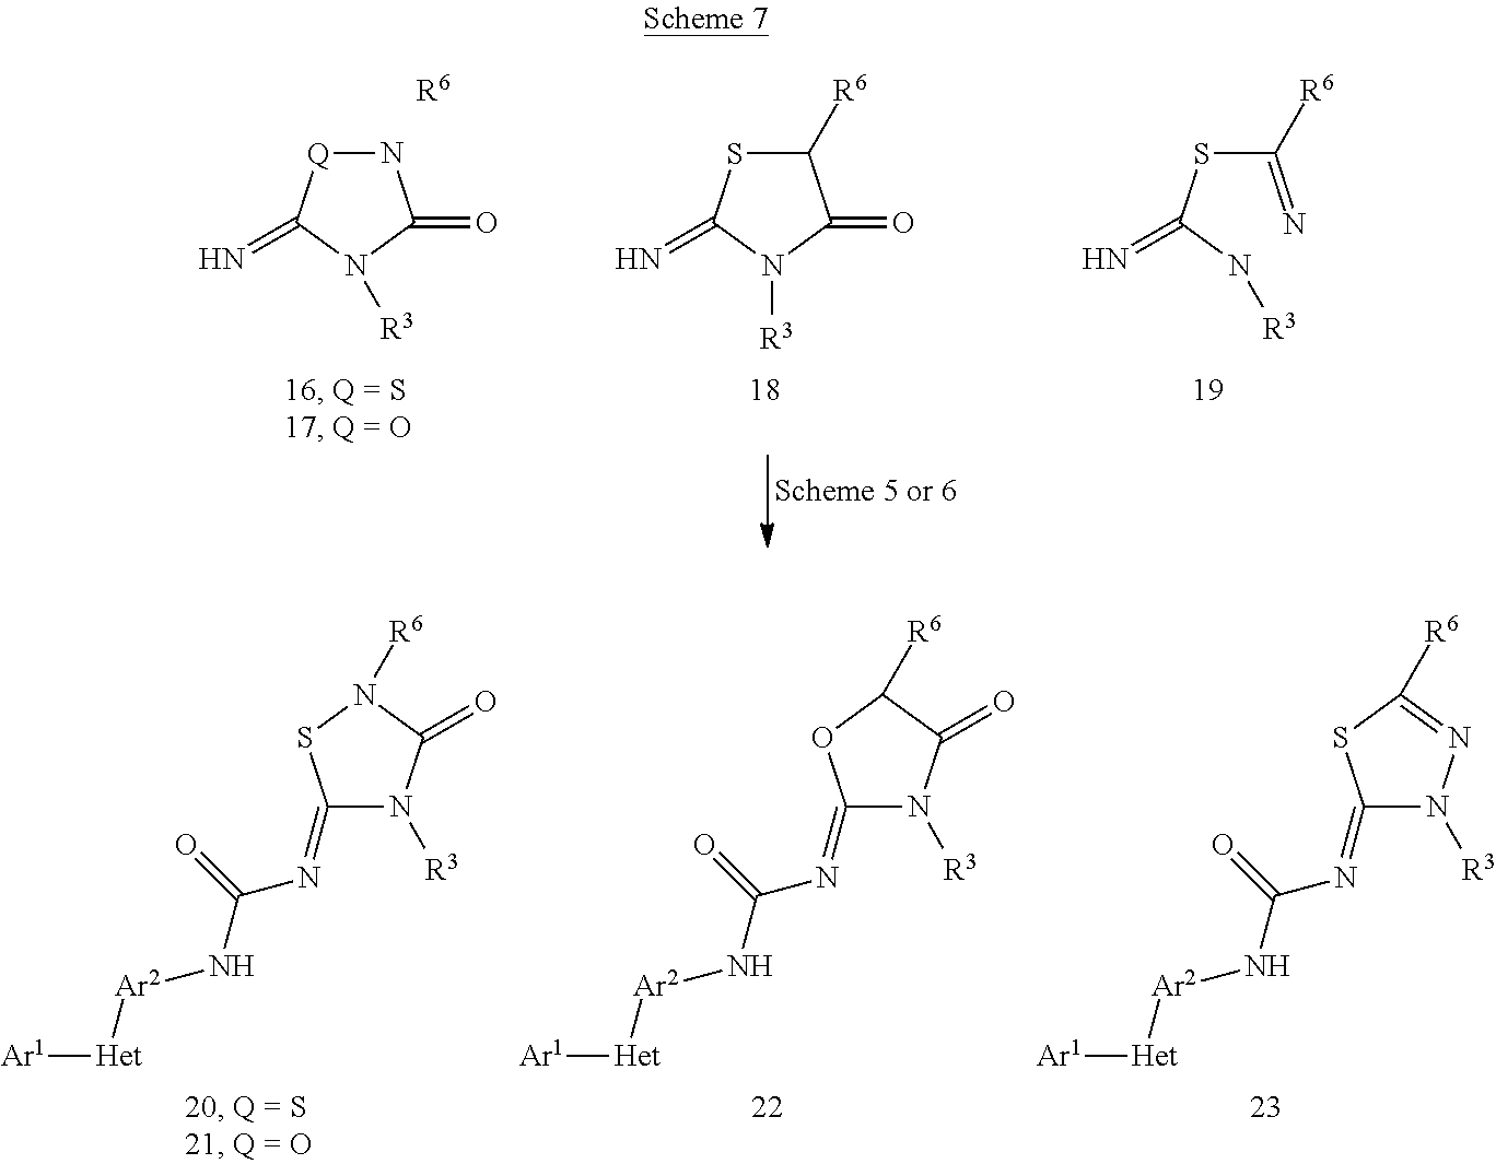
C(SC(N[R3])=N)(=N)[R6].N1[Q]C(=N)N([R3])C1=O.C1([R6])SC(=N)N([R3])C1=O.[R6].N1([R3])C(=O)C([R6])OC1=NC(N[Ar2][Het][Ar1])=O.N1([R3])N=C([R6])SC1=NC(N[Ar2][Het][Ar1])=O.N1([R3])C(=O)N([R6])SC1=NC(N[Ar2][Het][Ar1])=O
